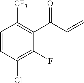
C1=CC(Cl)=C(F)C(C(C=C)=O)=C1[CF3]
